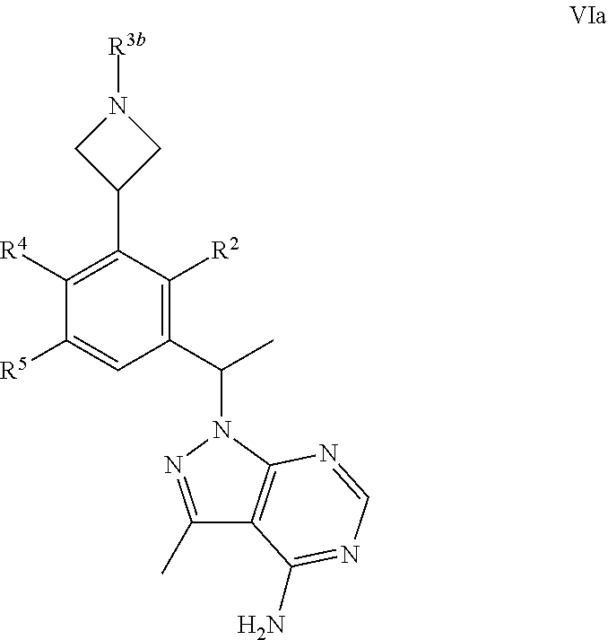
C1(C(C)N2N=C(C)C3=C2N=CN=C3N)=C([R2])C(C2CN([R3b])C2)=C([R4])C([R5])=C1
